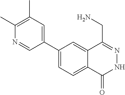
C1(C2=CC(C)=C(C)N=C2)=CC=C2C(=C1)C(CN)=NNC2=O
